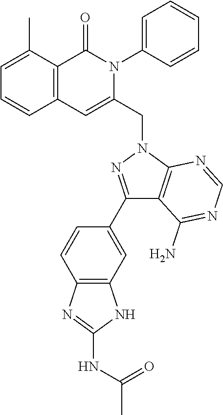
C1=C(C)C2=C(C=C1)C=C(CN1N=C(C3=CC4=C(C=C3)N=C(NC(C)=O)N4)C3=C1N=CN=C3N)N(C1=CC=CC=C1)C2=O
